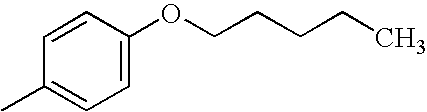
C1(C)=CC=C(OCCCCC)C=C1
